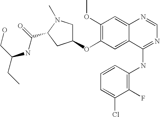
C1(F)=C(NC2=NC=NC3=CC(OC)=C(OC4CN(C)C(C(=O)NC(CO)CC)C4)C=C23)C=CC=C1Cl
